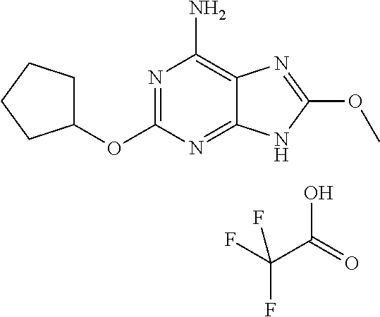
N1=C(OC2CCCC2)N=C2C(=C1N)N=C(OC)N2.FC(C(=O)O)(F)F
